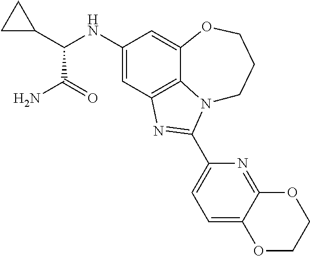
C1(NC(C2CC2)C(N)=O)=CC2=C3C(=C1)OCCCN3C(C1=CC=C3C(=N1)OCCO3)=N2
